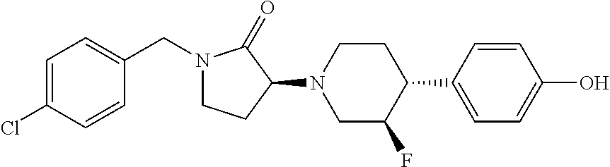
N1(CC2=CC=C(Cl)C=C2)CCC(N2CC(F)C(C3=CC=C(O)C=C3)CC2)C1=O
